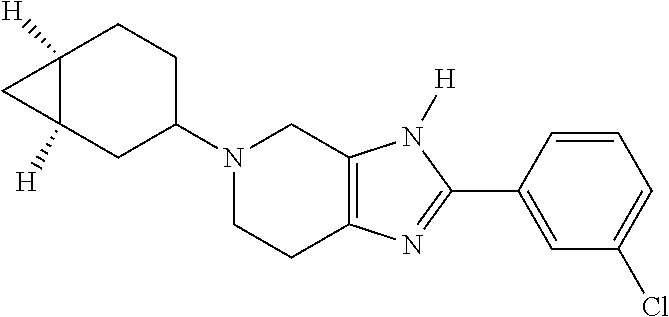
C12([H])C([H])(CC(N3CCC4=C(C3)N([H])C(C3=CC(Cl)=CC=C3)=N4)CC1)C2
